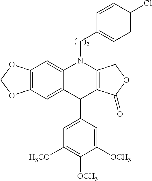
C12=C(C=C3C(=C1)N(CC1=CC=C(Cl)C=C1)C1=C(C3C3=CC([H3CO])=C([OCH3])C([OCH3])=C3)C(=O)OC1)OCO2
